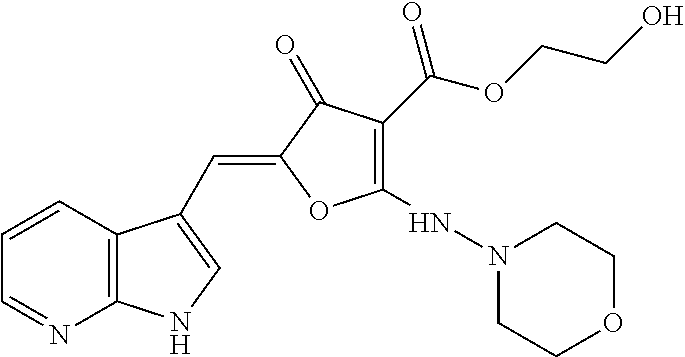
C1=CC2=C(N=C1)NC=C2C=C1C(=O)C(C(OCCO)=O)=C(NN2CCOCC2)O1
